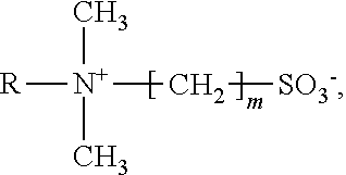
[R][N+](C[SO3-])(C)C
